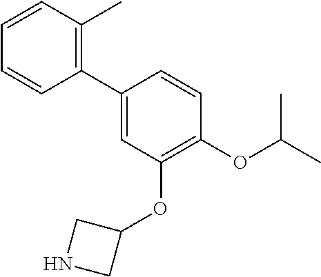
C1(C2=C(C)C=CC=C2)=CC(OC2CNC2)=C(OC(C)C)C=C1
